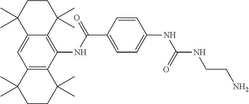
C12=CC3=C(C(NC(C4=CC=C(NC(NCCN)=O)C=C4)=O)=C1C(C)(C)CCC2(C)C)C(C)(C)CCC3(C)C
